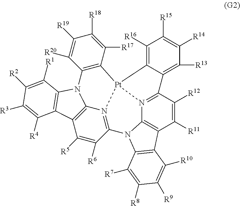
C1([R11])=C([R12])C2=N3C4=C1C1=C(N4C4=N5C6=C(C([R5])=C4[R6])C4=C(N6C6=C([Pt]35C3=C([R16])C([R15])=C([R14])C([R13])=C23)C([R17])=C([R18])C([R19])=C6[R20])C([R1])=C([R2])C([R3])=C4[R4])C([R7])=C([R8])C([R9])=C1[R10]
